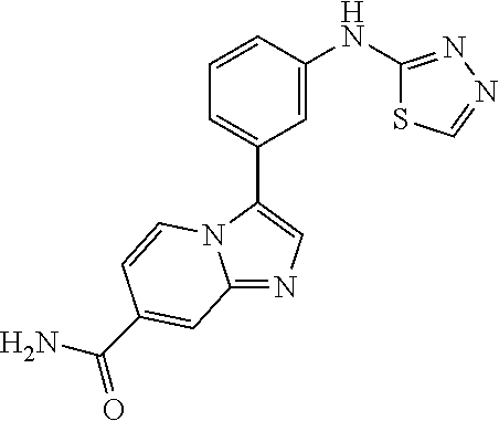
C12=NC=C(C3=CC=CC(NC4=NN=CS4)=C3)N1C=CC(C(N)=O)=C2
